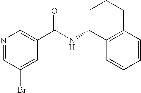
N1=CC(Br)=CC(C(NC2C3=C(CCC2)C=CC=C3)=O)=C1
